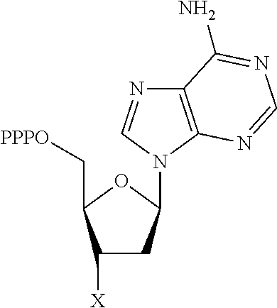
C1([X])CC(N2C3=C(N=C2)C(N)=NC=N3)OC1C[PPPO]
